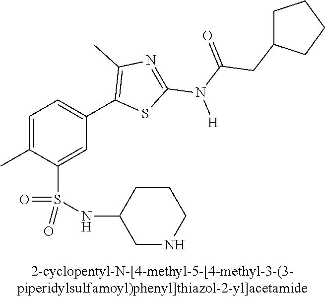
C1=C(C)C(S(NC2CNCCC2)(=O)=O)=CC(C2=C(C)N=C(N(C(=O)CC3CCCC3)[H])S2)=C1
